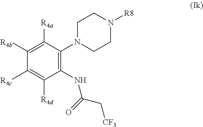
C1(NC(C[CF3])=O)=C(N2CCN([R8])CC2)C([R4a])=C([R4b])C([R4c])=C1[R4d]
